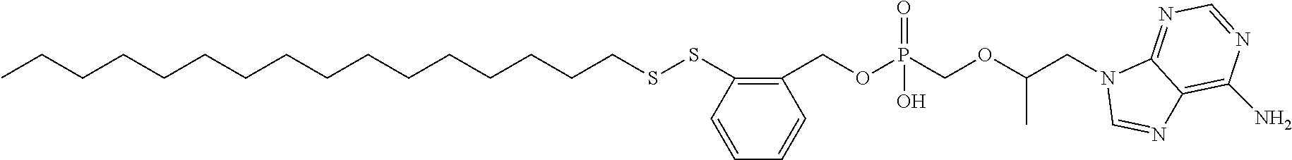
CCCCCCCCCCCCCCCCSSC1=C(COP(COC(CN2C=NC3=C(N)N=CN=C23)C)(=O)O)C=CC=C1
